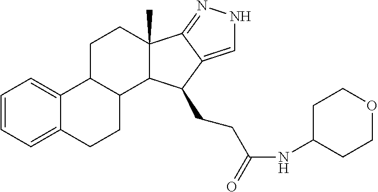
C1=CC=C2C(=C1)C1C(CC2)C2C(C)(CC1)C1=NNC=C1C2CCC(NC1CCOCC1)=O
